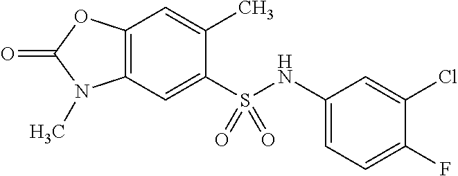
C12=C(OC(=O)N1C)C=C(C)C(S(NC1=CC=C(F)C(Cl)=C1)(=O)=O)=C2
